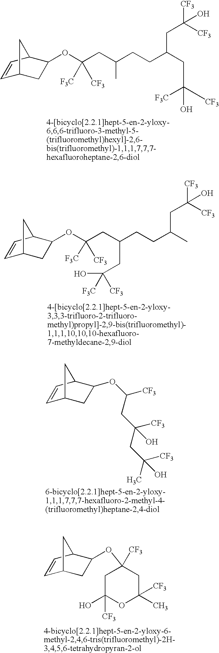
C1=CC2C(OC(CC(CCC(CC([F3C])([CF3])O)CC([CF3])([CF3])O)C)([F3C])[CF3])CC1C2.C1=CC2C(OC(CC(CCC(C)CC([CF3])([CF3])O)CC(O)([F3C])[CF3])([F3C])[CF3])CC1C2.C1=CC2C(OC([CF3])CC(CC(C)([CF3])O)([CF3])O)CC1C2.C1=CC2C(OC3([CF3])CC([CF3])(O)OC([CF3])(C)C3)CC1C2
